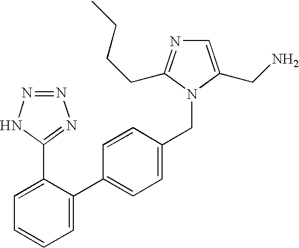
C1=C(CN)N(CC2=CC=C(C3=CC=CC=C3C3=NN=NN3)C=C2)C(CCCC)=N1
